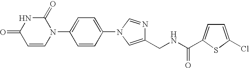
C1=CN(C2=CC=C(N3C=NC(CNC(=O)C4=CC=C(Cl)S4)=C3)C=C2)C(=O)NC1=O
